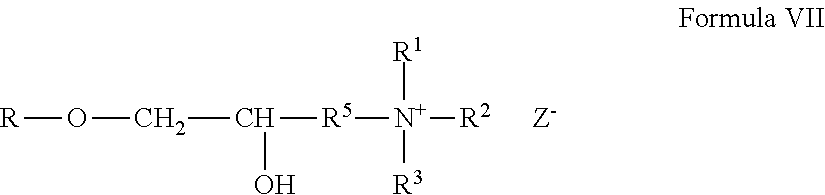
[R5]([N+]([R1])([R3])[R2])C(O)CO[R]
